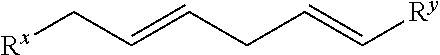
[Rx]CC=CCC=C[Ry]
